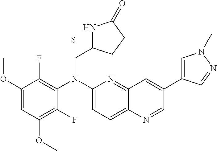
C1(OC)=CC(OC)=C(F)C(N(C2=CC=C3C(=N2)C=C(C2=CN(C)N=C2)C=N3)CC2NC(=O)CC2)=C1F.S
